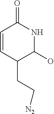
C1=CC(CC[N2])C(O)NC1=O
